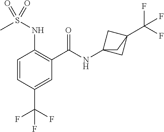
C1=CC(C(F)(F)F)=CC(C(=O)NC23CC(C(F)(F)F)(C2)C3)=C1NS(C)(=O)=O
